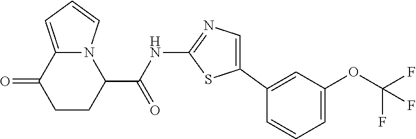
C1CC(C(=O)NC2=NC=C(C3=CC(OC(F)(F)F)=CC=C3)S2)N2C(=CC=C2)C1=O
